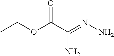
CCOC(C(=NN)N)=O
